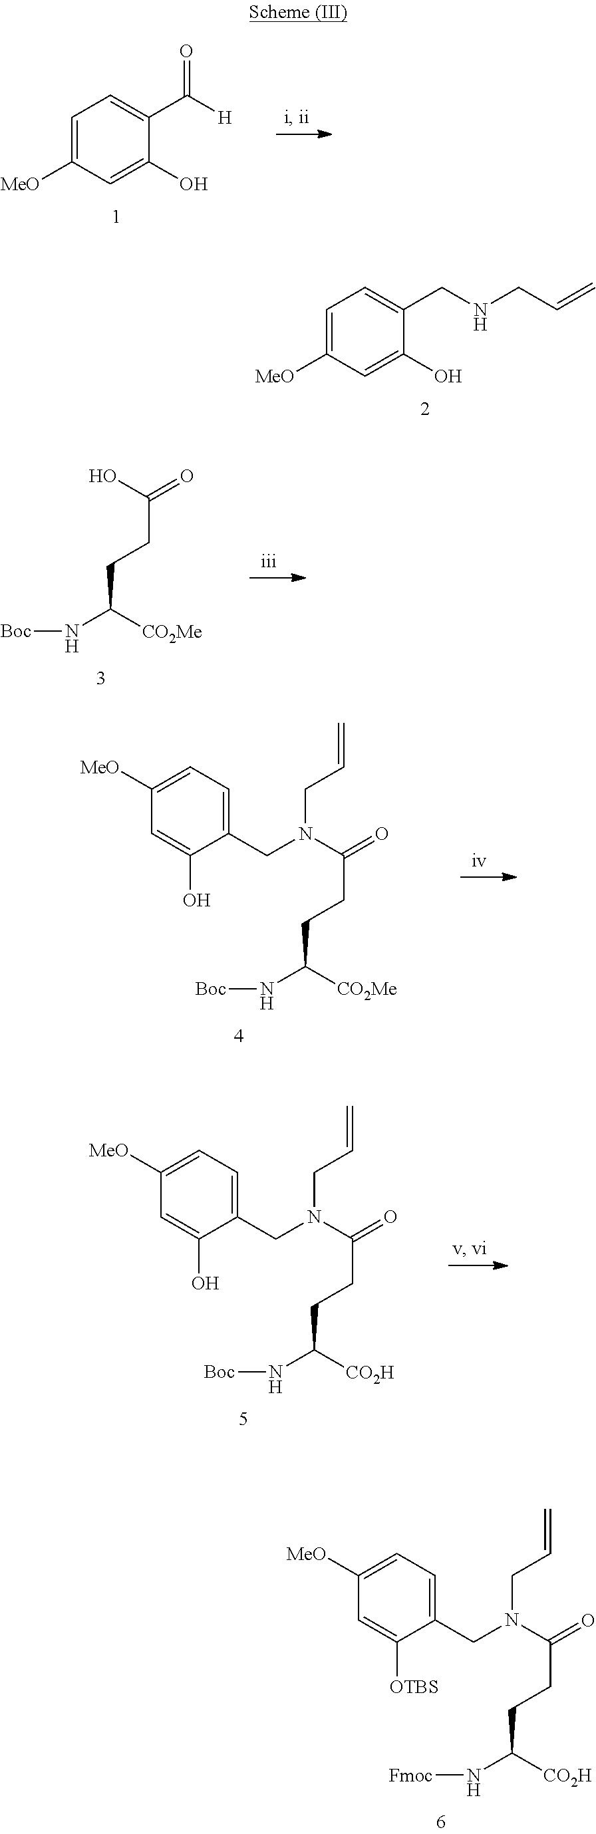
C1=C([MeO])C=C(O)C(CNCC=C)=C1.C1=C([MeO])C=C(O)C(C([H])=O)=C1.C(CCC(N[Boc])[CO2Me])(O)=O.C(CCC(N[Fmoc])[CO2H])(N(CC=C)CC1=CC=C([MeO])C=C1[OTBS])=O.C(CCC(N[Boc])[CO2Me])(N(CC=C)CC1=CC=C([MeO])C=C1O)=O.C(CCC(N[Boc])[CO2H])(N(CC=C)CC1=CC=C([MeO])C=C1O)=O
